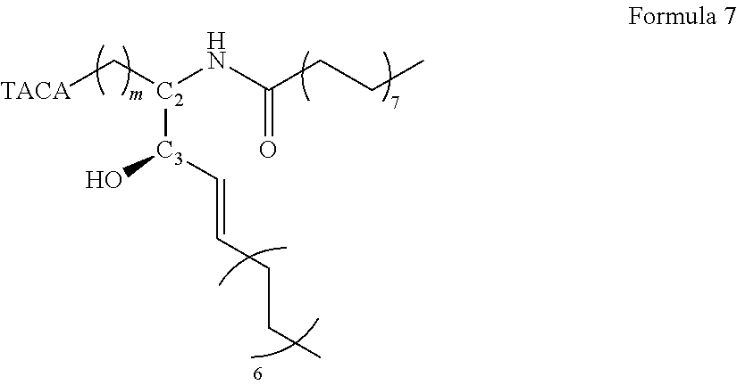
[TACA]C[C2](NC(CCC)=O)[C3](C=CCCC)O
